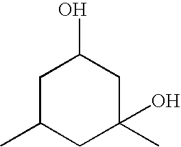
C1C(C)CC(C)(O)CC1O
